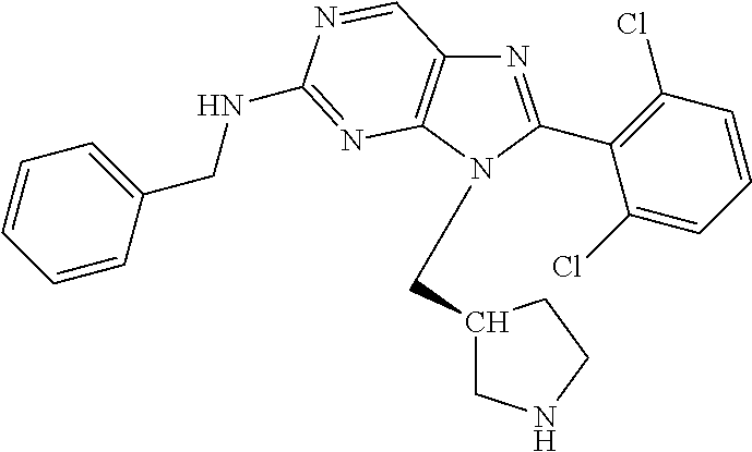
N1=C(C2=C(Cl)C=CC=C2Cl)N(CC2CNCC2)C2=C1C=NC(NCC1=CC=CC=C1)=N2
